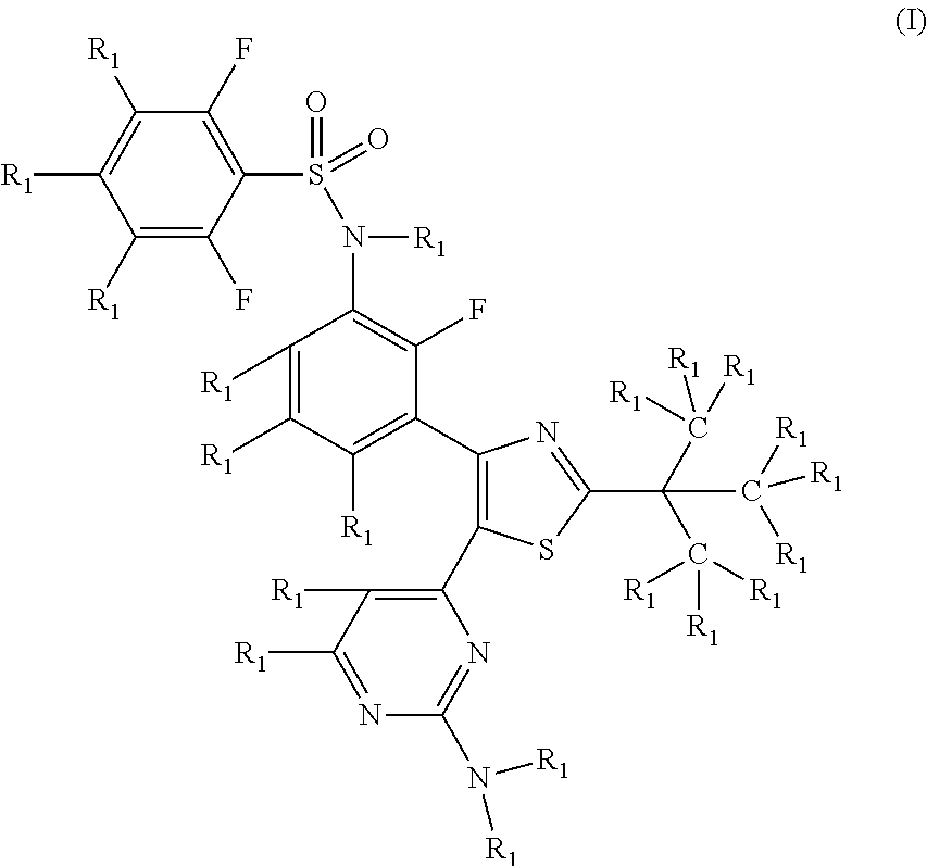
C1([R1])=C(F)C(S(=O)(=O)N([R1])C2=C(F)C(C3=C(C4=C([R1])C([R1])=NC(N([R1])[R1])=N4)SC(C(C([R1])([R1])[R1])(C([R1])([R1])[R1])C([R1])([R1])[R1])=N3)=C([R1])C([R1])=C2[R1])=C(F)C([R1])=C1[R1]
